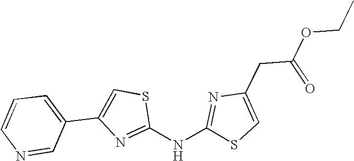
C1(NC2=NC(CC(OCC)=O)=CS2)=NC(C2=CC=CN=C2)=CS1
